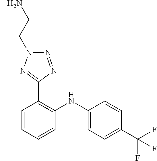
C1=CC(C(F)(F)F)=CC=C1NC1=C(C2=NN(C(CN)C)N=N2)C=CC=C1
